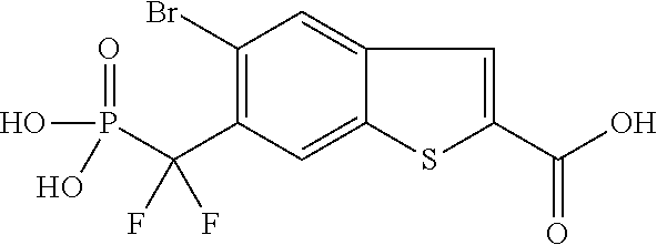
C1(Br)=C(C(P(=O)(O)O)(F)F)C=C2C(=C1)C=C(C(O)=O)S2
